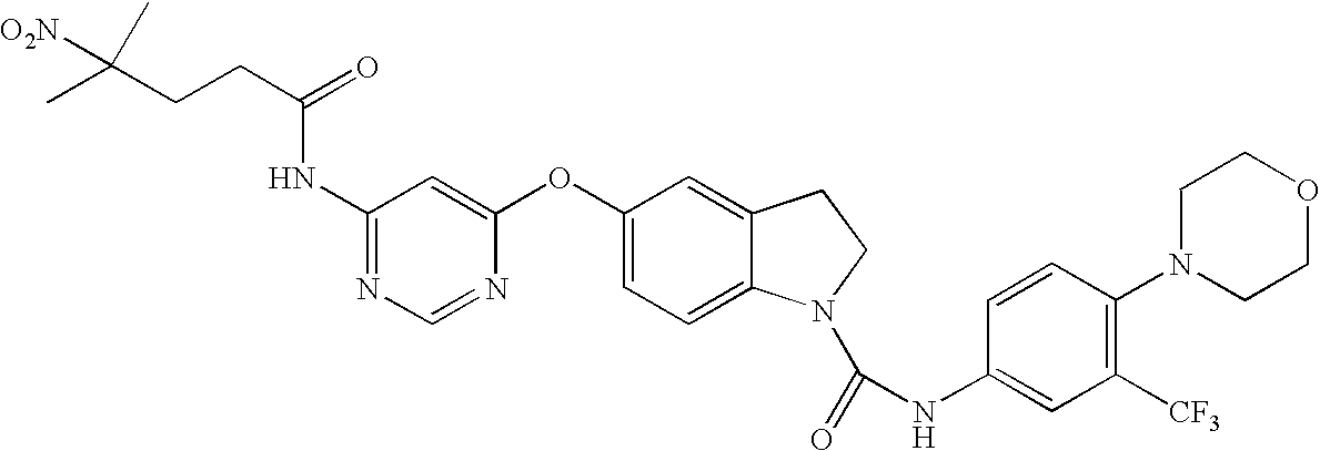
C1(NC(=O)CCC(C)([O2N])C)=NC=NC(OC2=CC=C3C(=C2)CCN3C(=O)NC2=CC([CF3])=C(N3CCOCC3)C=C2)=C1
